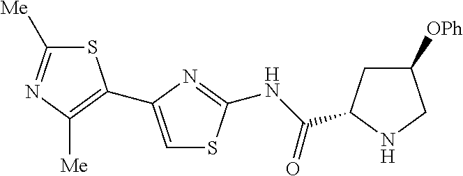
S1C([Me])=NC([Me])=C1C1=CSC(NC(=O)C2CC([OPh])CN2)=N1
